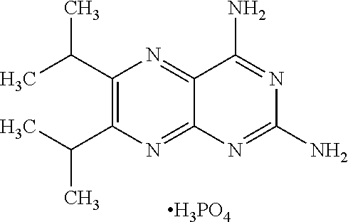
C1(C(C)C)=C(C(C)C)N=C2C(=N1)C(N)=NC(N)=N2.[H3PO4]
